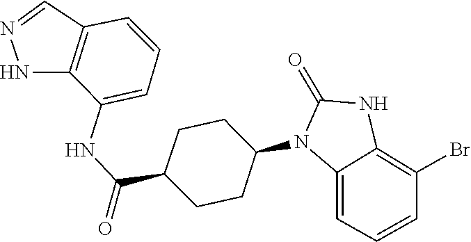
O=C1NC2=C(Br)C=CC=C2N1C1CCC(C(NC2=CC=CC3=C2NN=C3)=O)CC1
